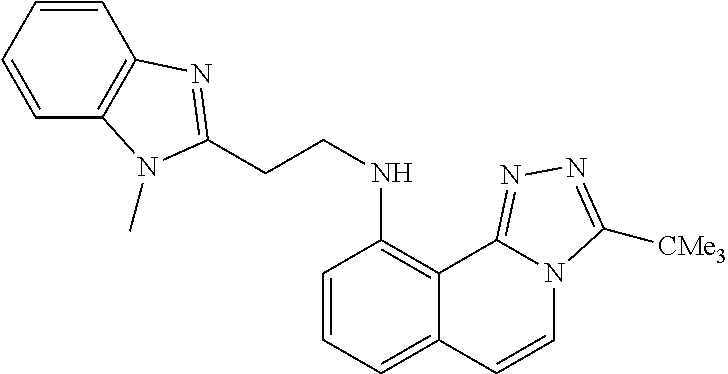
C(CNC1=C2C(=CC=C1)C=CN1C2=NN=C1[CMe3])C1=NC2=C(C=CC=C2)N1C
